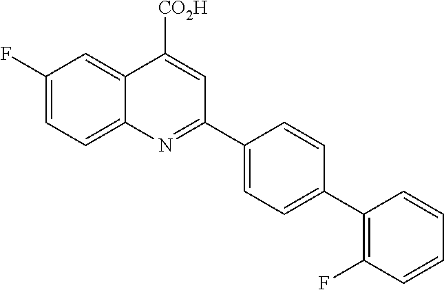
C1(F)=CC=C2C(=C1)C([CO2H])=CC(C1=CC=C(C3=C(F)C=CC=C3)C=C1)=N2
